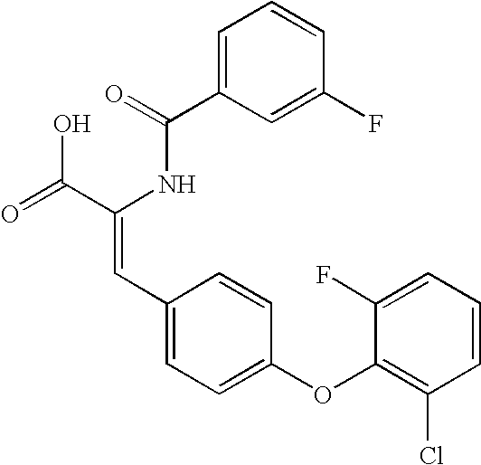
C(=O)(NC(C(=O)O)=CC1=CC=C(OC2=C(Cl)C=CC=C2F)C=C1)C1=CC=CC(F)=C1
